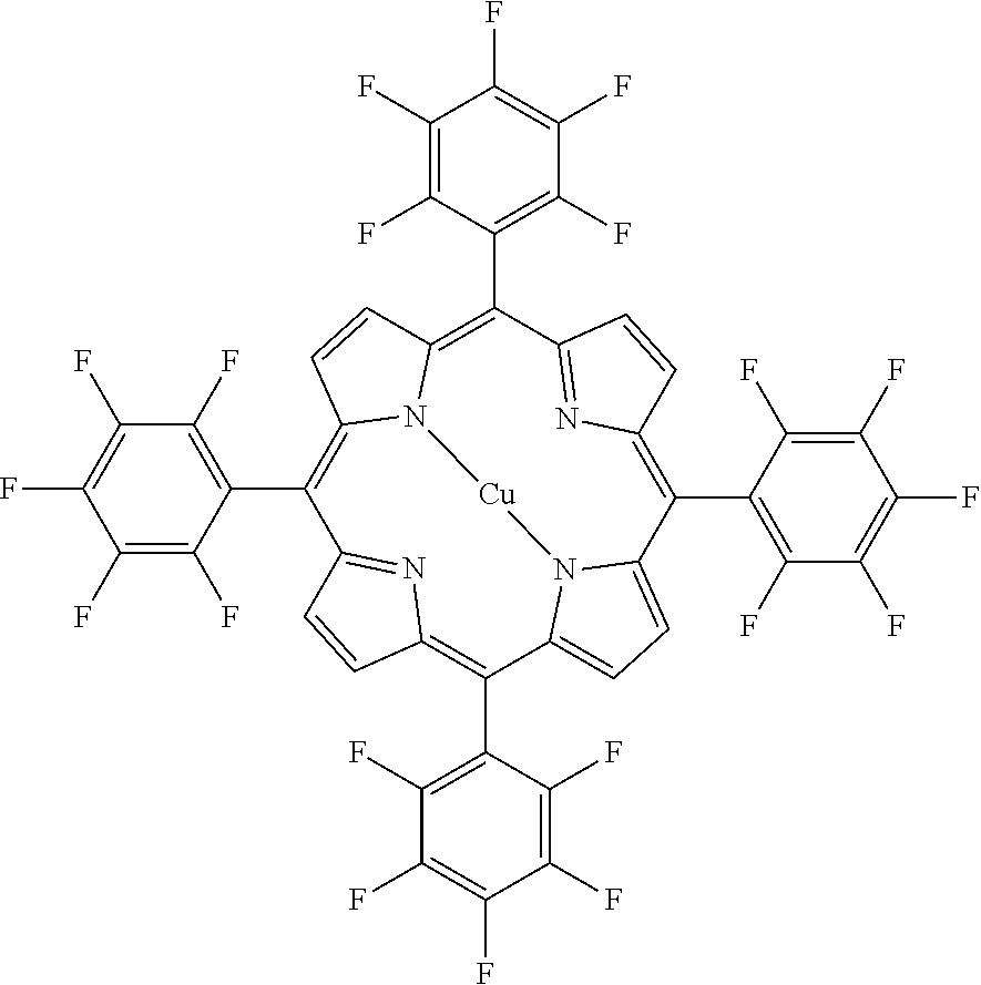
C1(C2=C(F)C(F)=C(F)C(F)=C2F)=C2N3C(=C(C4=C(F)C(F)=C(F)C(F)=C4F)C4=NC(=C(C5=C(F)C(F)=C(F)C(F)=C5F)C5=CC=C(N5[Cu]3)C(C3=C(F)C(F)=C(F)C(F)=C3F)=C3N=C1C=C3)C=C4)C=C2
